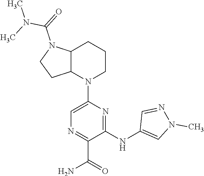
C12CCCN(C3=CN=C(C(=O)N)C(NC4=CN(C)N=C4)=N3)C1CCN2C(N(C)C)=O
